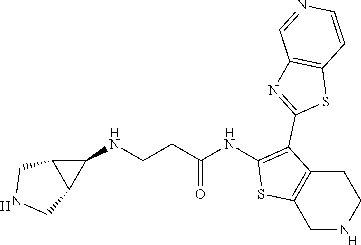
[H].C1(NC(CCNC2C3C2CNC3)=O)=C(C2=NC3=C(S2)C=CN=C3)C2=C(S1)CNCC2.[H]
